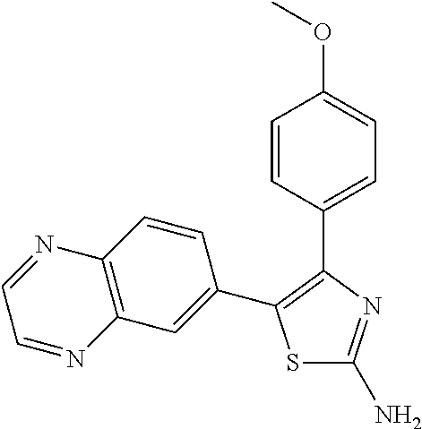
S1C(N)=NC(C2=CC=C(OC)C=C2)=C1C1=CC2=C(C=C1)N=CC=N2
